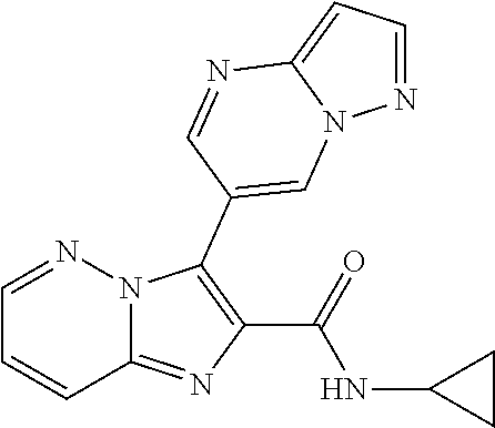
C12=NC(C(=O)NC3CC3)=C(C3=CN4N=CC=C4N=C3)N1N=CC=C2
